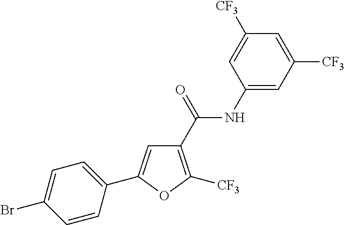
C1=C(C2=CC(C(=O)NC3=CC([CF3])=CC([CF3])=C3)=C([CF3])O2)C=CC(Br)=C1
